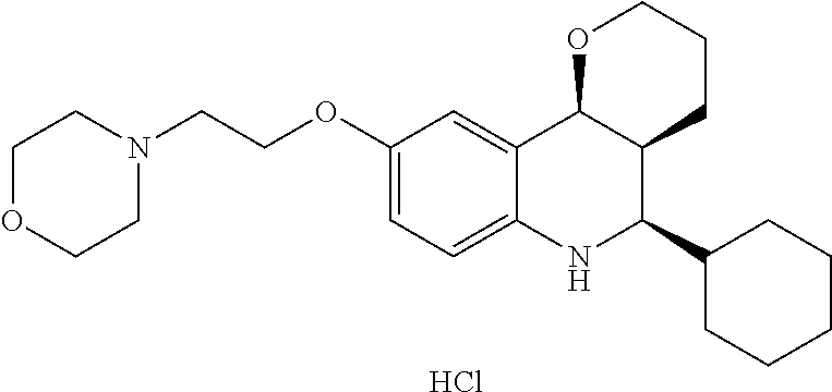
C12=CC(OCCN3CCOCC3)=CC=C1NC(C1CCCCC1)C1C2OCCC1.Cl
